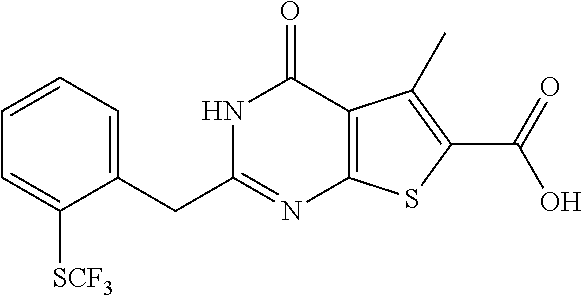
C1(CC2=NC3=C(C(=O)N2)C(C)=C(C(=O)O)S3)=CC=CC=C1[SCF3]
